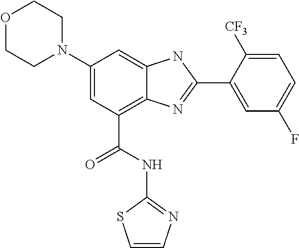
C1(N2CCOCC2)=CC(C(NC2=NC=CS2)=O)=C2C(=C1)NC(C1=CC(F)=CC=C1[CF3])=N2
